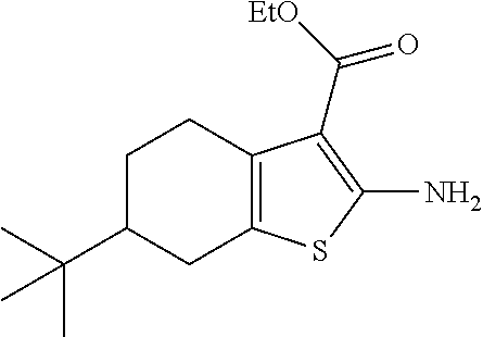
C1C(C(C)(C)C)CC2=C(C1)C(C([EtO])=O)=C(N)S2
